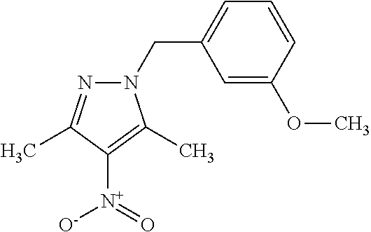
C1(CN2N=C(C)C([N+](=O)[O-])=C2C)=CC=CC(OC)=C1
